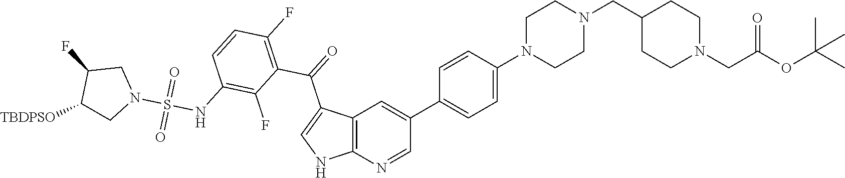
C12=C(N=CC(C3=CC=C(N4CCN(CC5CCN(CC(OC(C)(C)C)=O)CC5)CC4)C=C3)=C1)NC=C2C(=O)C1=C(F)C=CC(NS(N2CC(F)C([TBDPSO])C2)(=O)=O)=C1F
